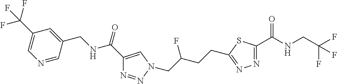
C1=C(CNC(C2=CN(CC(CCC3=NN=C(C(NCC(F)(F)F)=O)S3)F)N=N2)=O)C=NC=C1C(F)(F)F
